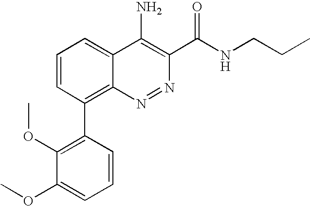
C1=CC(C2=C(OC)C(OC)=CC=C2)=C2C(=C1)C(N)=C(C(NCCC)=O)N=N2
